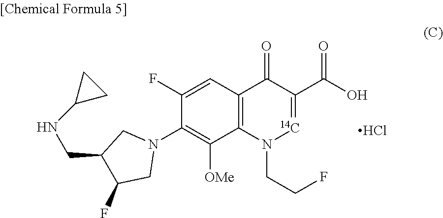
C1(F)=CC2=C(C([OMe])=C1N1CC(CNC3CC3)C(F)C1)N(CCF)[14C]=C(C(O)=O)C2=O.Cl
